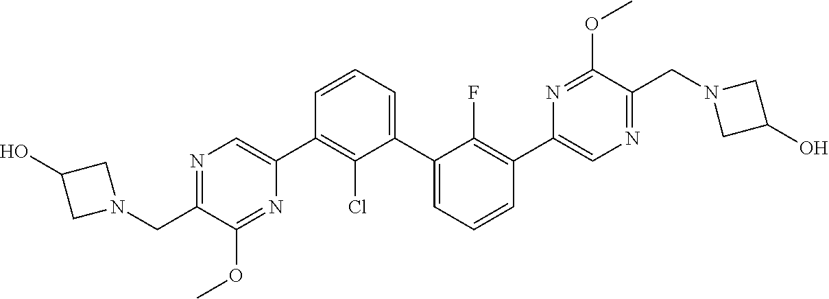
N1=C(CN2CC(O)C2)C(OC)=NC(C2=C(Cl)C(C3=CC=CC(C4=CN=C(CN5CC(O)C5)C(OC)=N4)=C3F)=CC=C2)=C1
